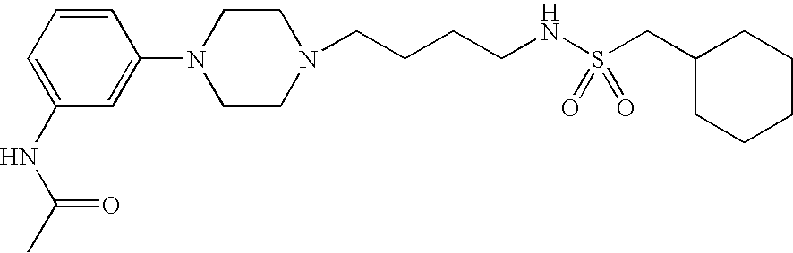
C1=CC=C(NC(C)=O)C=C1N1CCN(CCCCNS(CC2CCCCC2)(=O)=O)CC1
